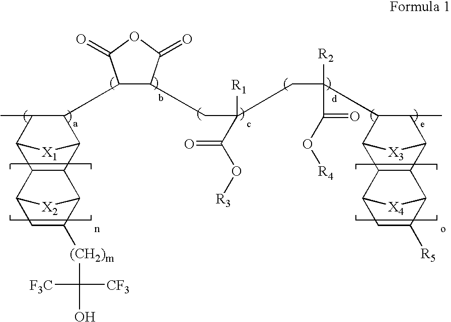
C12C(C3C(C4C(CC(CC(C5C(C)C6C7C(C5[X3]6)C5CC([R5])C7[X4]5)([R2])C(=O)O[R4])([R1])C(O[R3])=O)C(=O)OC4=O)C(C)C1[X1]3)C1C([(CH2)m]C([CF3])([F3C])O)CC2[X2]1
